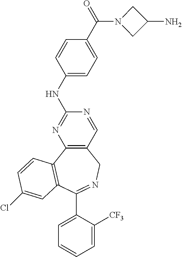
C12=C(C3=C(C(C4=CC=CC=C4[CF3])=NC1)C=C(Cl)C=C3)N=C(NC1=CC=C(C(=O)N3CC(N)C3)C=C1)N=C2
